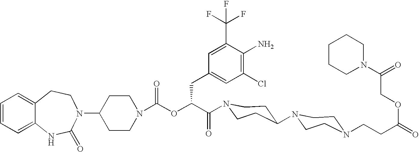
C12=CC=CC=C1NC(=O)N(C1CCN(C(OC(C(=O)N3CCC(N4CCN(CCC(=O)OCC(N5CCCCC5)=O)CC4)CC3)CC3=CC(Cl)=C(N)C(C(F)(F)F)=C3)=O)CC1)CC2
